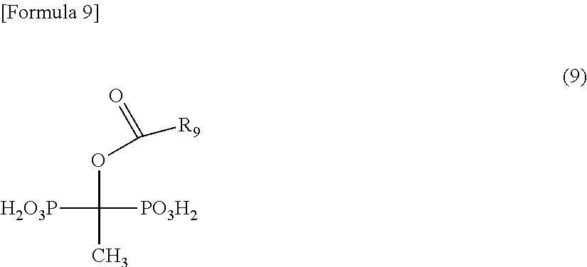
C([PO3H2])([H2O3P])(OC(=O)[R9])C
